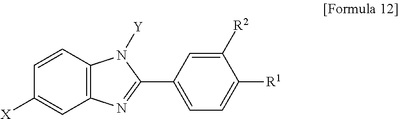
C1(C2=NC3=C(N2[Y])C=CC([X])=C3)=CC=C([R1])C([R2])=C1
